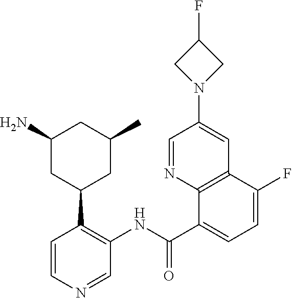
C1(C(NC2=C(C3CC(C)CC(N)C3)C=CN=C2)=O)=CC=C(F)C2=C1N=CC(N1CC(F)C1)=C2
